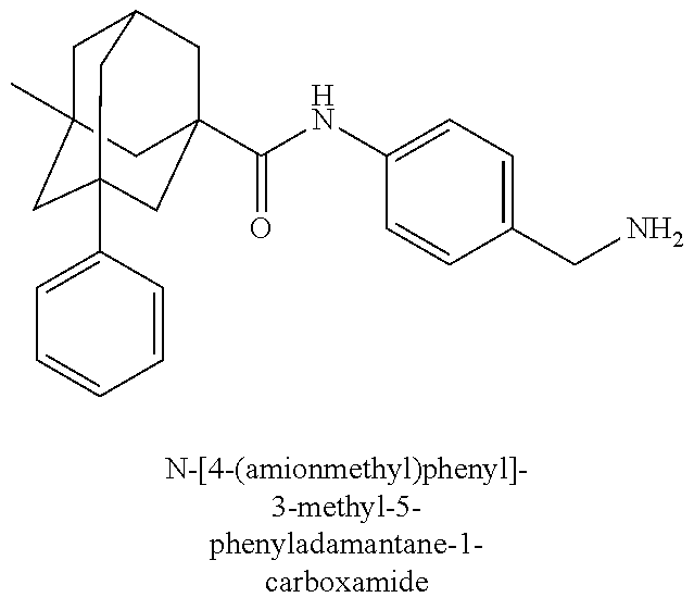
C1C2(C)CC3(C4=CC=CC=C4)CC(C(=O)NC4=CC=C(CN)C=C4)(CC1C3)C2
